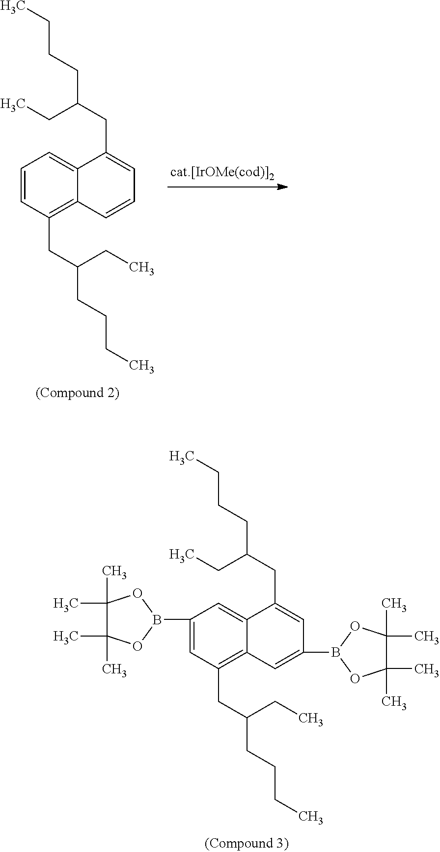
C1=CC(CC(CCCC)CC)=C2C(=C1)C(CC(CCCC)CC)=CC=C2.C1(B2OC(C)(C)C(C)(C)O2)=CC(CC(CCCC)CC)=C2C(=C1)C(CC(CCCC)CC)=CC(B1OC(C)(C)C(C)(C)O1)=C2
